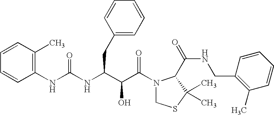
C1(NC(=O)NC(CC2=CC=CC=C2)C(C(N2CSC(C)(C)C2C(NCC2=C(C)C=CC=C2)=O)=O)O)=C(C)C=CC=C1
